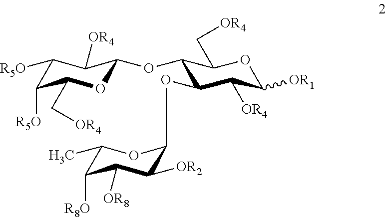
C1([R5O])C([R5O])C(C[OR4])OC(OC2C(OCC3C([OR2])C([OR8])C([R8O])C(C)O3)C([OR4])C([OR1])OC2C[OR4])C1[OR4]
